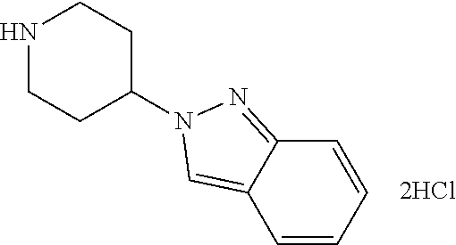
C1=CC=CC2=CN(C3CCNCC3)N=C12
